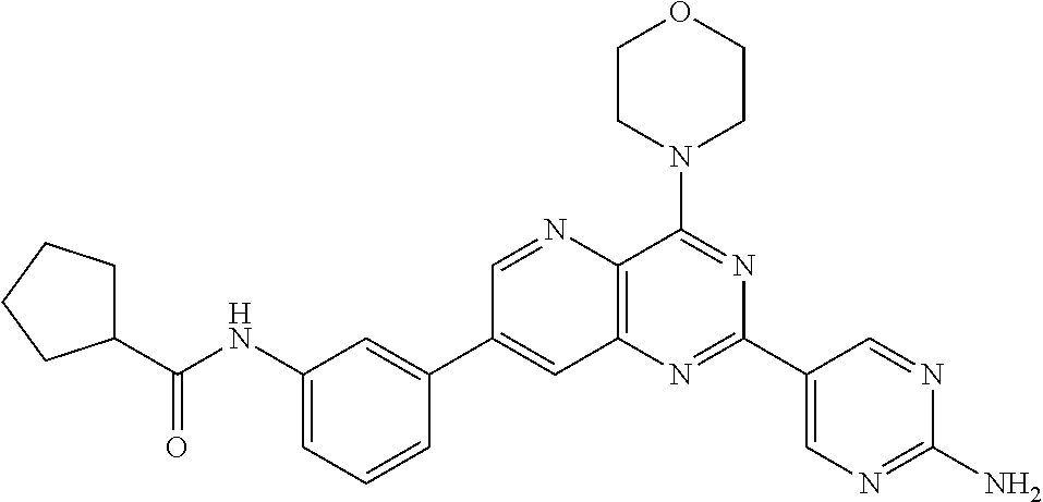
C1(NC(C2CCCC2)=O)=CC=CC(C2=CC3=C(N=C2)C(N2CCOCC2)=NC(C2=CN=C(N)N=C2)=N3)=C1
